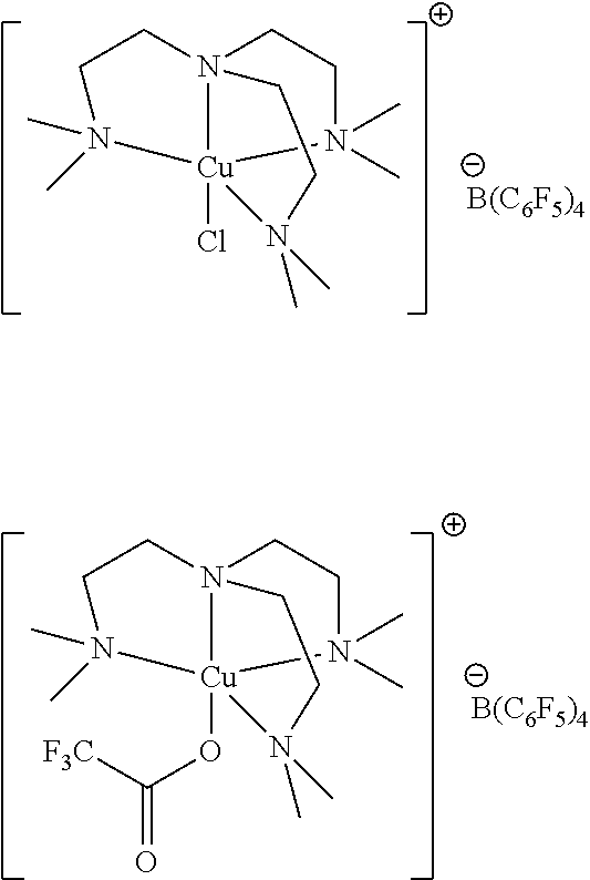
N123[Cu](Cl)(N(C)(C)CC1)(N(C)(C)CC2)N(C)(C)CC3.[B(C6F5)4].N123[Cu](OC([F3C])=O)(N(C)(C)CC1)(N(C)(C)CC2)N(C)(C)CC3.[B(C6F5)4]
